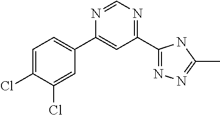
N1=CN=C(C2=NN=C(C)N2)C=C1C1=CC=C(Cl)C(Cl)=C1
